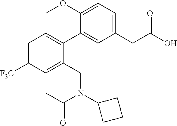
C1(CC(O)=O)=CC=C(OC)C(C2=CC=C([F3C])C=C2CN(C2CCC2)C(C)=O)=C1
